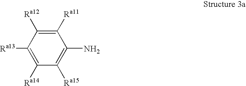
C1([Ra11])=C([Ra12])C([Ra13])=C([Ra14])C([Ra15])=C1N
